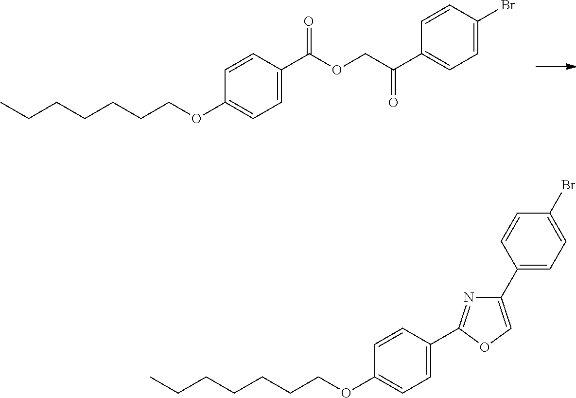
C1=CC(C(OCC(C2=CC=C(Br)C=C2)=O)=O)=CC=C1OCCCCCCC.C1=CC(C2=NC(C3=CC=C(Br)C=C3)=CO2)=CC=C1OCCCCCCC
